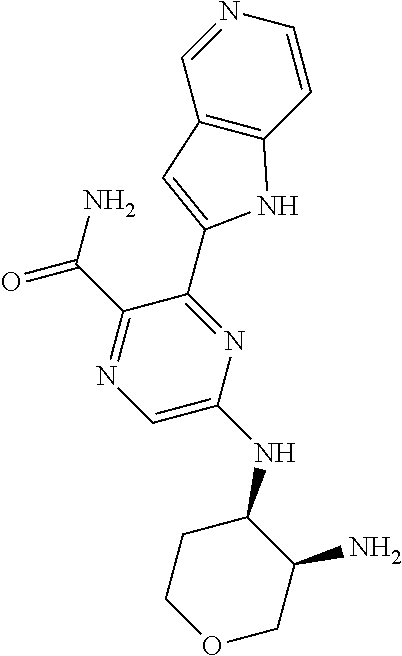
N1=CC2=C(C=C1)NC(C1=NC(NC3CCOCC3N)=CN=C1C(N)=O)=C2
